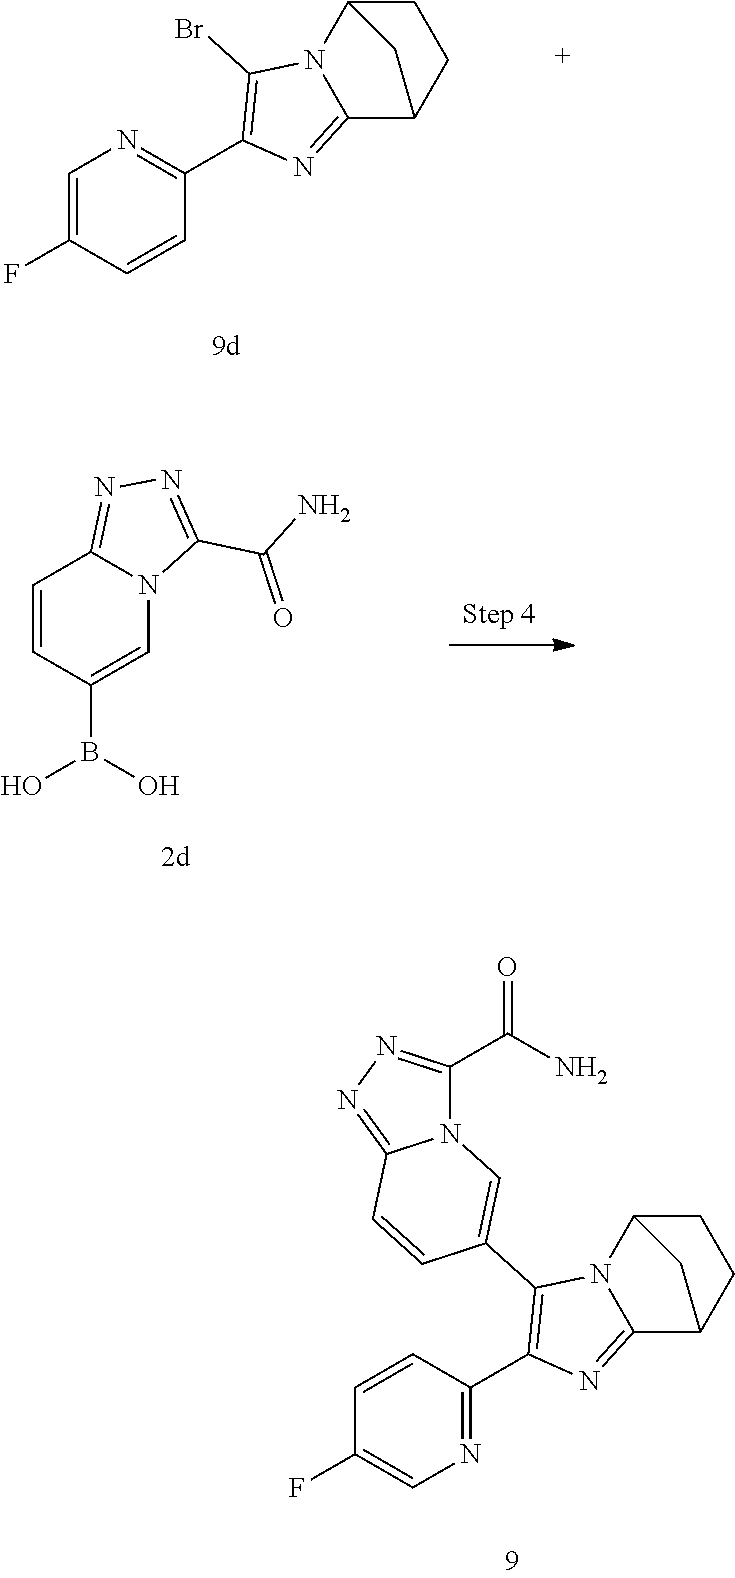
C1=C(F)C=CC(C2=C(Br)N3C(=N2)C2CCC3C2)=N1.C1=CC(B(O)O)=CN2C1=NN=C2C(=O)N.C1=CC(C2=C(C3=CN4C(=NN=C4C(N)=O)C=C3)N3C(=N2)C2CCC3C2)=NC=C1F
